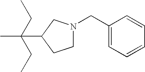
C1(CN2CCC(C(C)(CC)CC)C2)=CC=CC=C1
